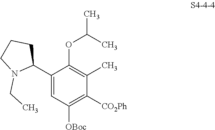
C1(C2CCCN2CC)=CC([OBoc])=C([CO2Ph])C(C)=C1OC(C)C
